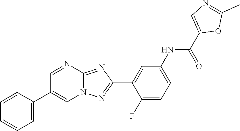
C1=C(C2=CN3C(=NC(C4=CC(NC(C5=CN=C(C)O5)=O)=CC=C4F)=N3)N=C2)C=CC=C1
